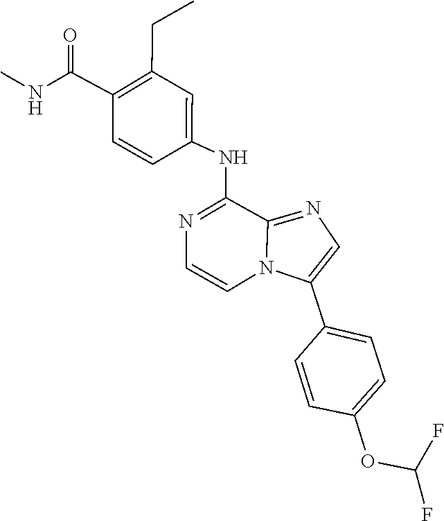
C1=CN2C(C3=CC=C(OC(F)F)C=C3)=CN=C2C(NC2=CC(CC)=C(C(=O)NC)C=C2)=N1
